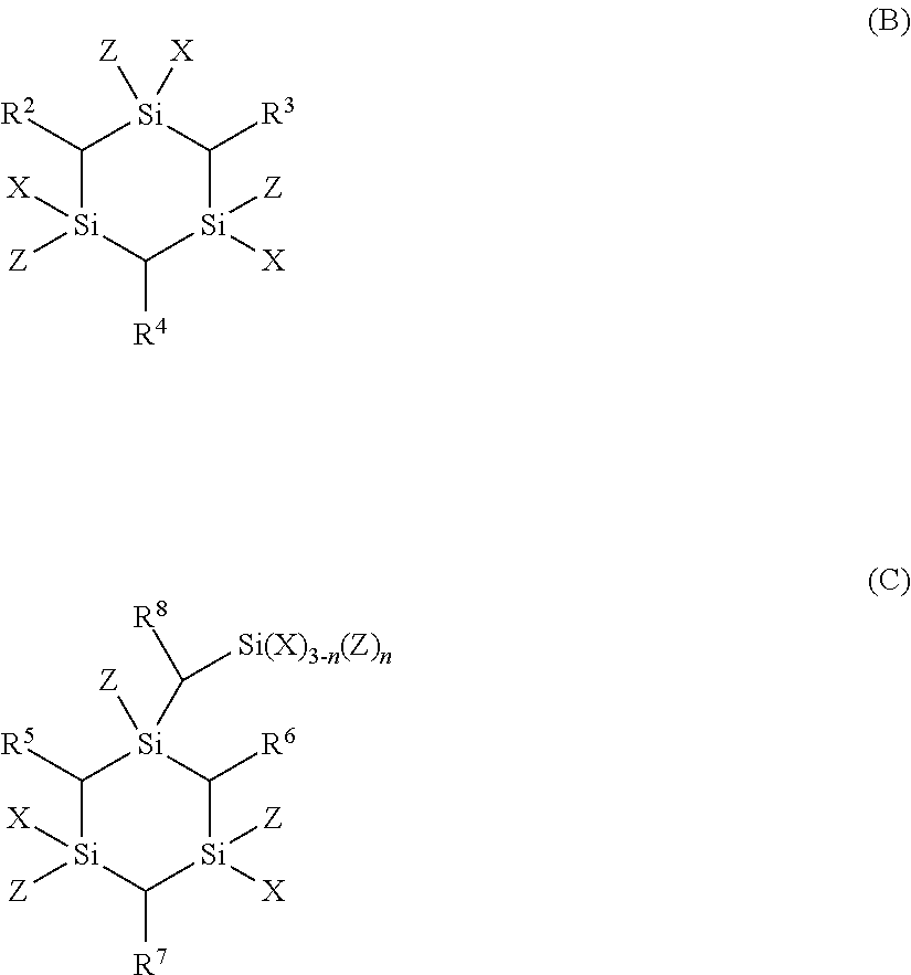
C1([R2])[Si]([X])([Z])C([R4])[Si]([X])([Z])C([R3])[Si]1([Z])[X].C1([R5])[Si]([X])([Z])C([R7])[Si]([X])([Z])C([R6])[Si]1([Z])C([R8])[Si(X)3-n(Z)n]
